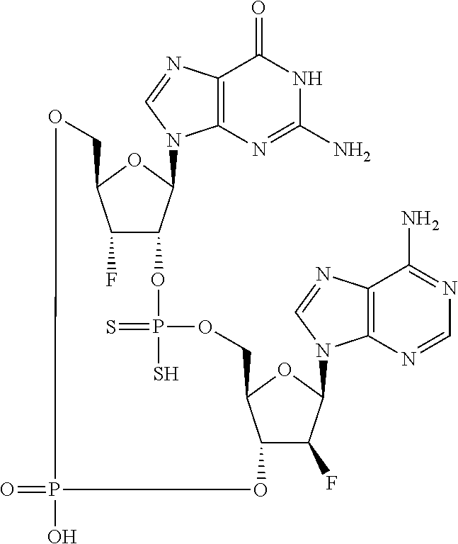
C1(F)C2C(N3C4=C(N=C3)C(=O)NC(N)=N4)OC1COP(=O)(O)OC1C(F)C(N3C4=C(N=C3)C(N)=NC=N4)OC1COP(S)(=S)O2
